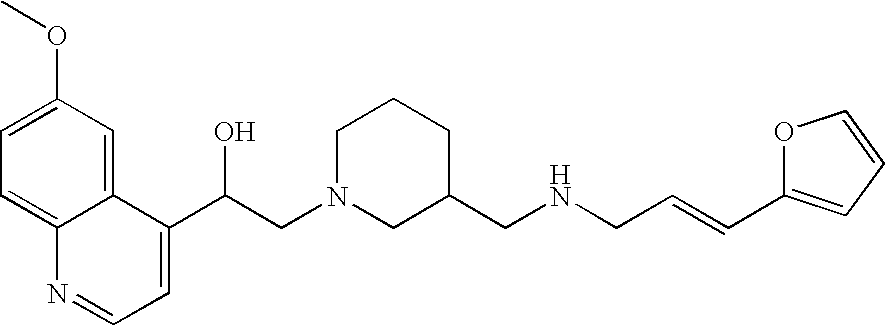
C1=C(OC)C=C2C(=C1)N=CC=C2C(CN1CC(CNCC=CC2=CC=CO2)CCC1)O
